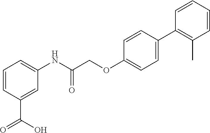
C1=CC(C(O)=O)=CC(NC(COC2=CC=C(C3=C(C)C=CC=C3)C=C2)=O)=C1
